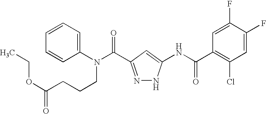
C1(N(C(=O)C2=NNC(NC(C3=C(Cl)C=C(F)C(F)=C3)=O)=C2)CCCC(OCC)=O)=CC=CC=C1
